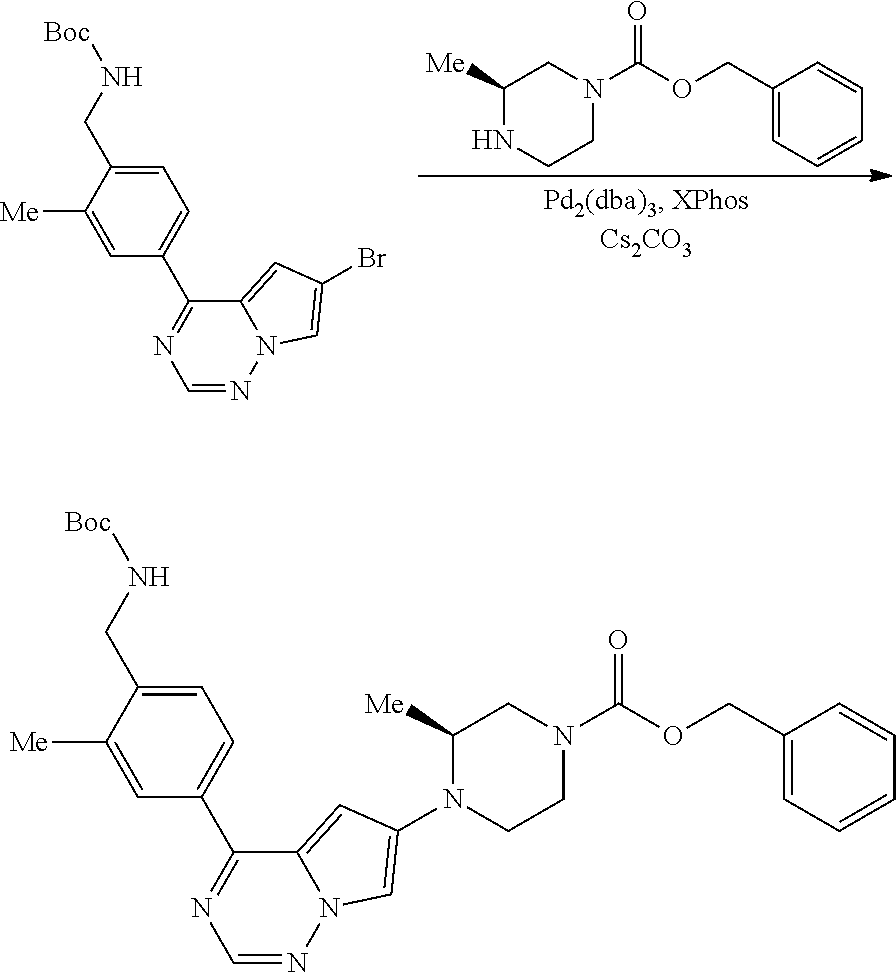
C1([Me])=CC(C2=NC=NN3C2=CC(Br)=C3)=CC=C1CN[Boc].C1(COC(N2CC([Me])NCC2)=O)=CC=CC=C1.C1([Me])=CC(C2=NC=NN3C2=CC(N2C([Me])CN(C(OCC4=CC=CC=C4)=O)CC2)=C3)=CC=C1CN[Boc]
